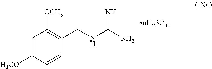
C(NC(N)=N)C1=C([OCH3])C=C([H3CO])C=C1
